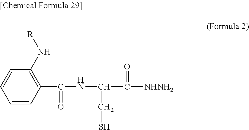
C1=CC=CC(C(NC(C([NHNH2])=O)CS)=O)=C1N[R]
